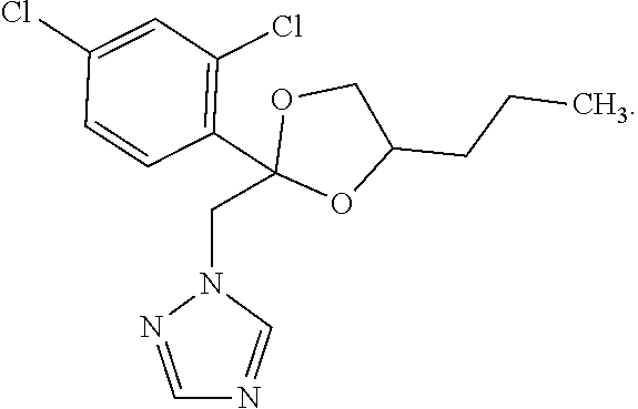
C1=NN(CC2(C3=C(Cl)C=C(Cl)C=C3)OC(CCC)CO2)C=N1
